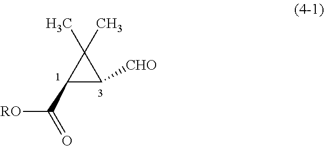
[RO]C(=O)C1C(C)(C)C1[CHO]
